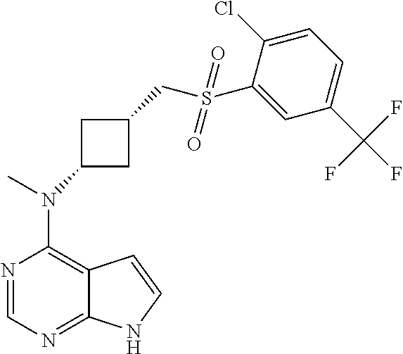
N1=CN=C2C(=C1N(C)C1CC(CS(C3=CC(C(F)(F)F)=CC=C3Cl)(=O)=O)C1)C=CN2
